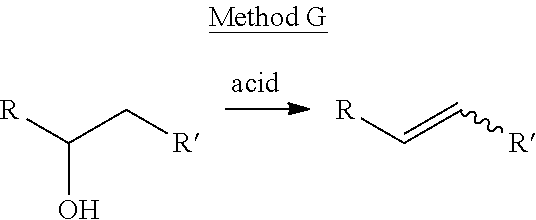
C(=C[R])[R].C(C[R])([R])O
